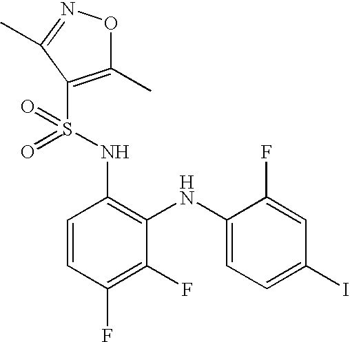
C1=CC(F)=C(F)C(NC2=CC=C(I)C=C2F)=C1NS(=O)(=O)C1=C(C)ON=C1C
